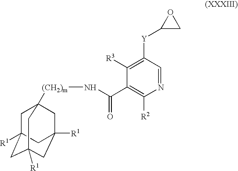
C1C2([R1])CC3([R1])CC([R1])(CC1([(CH2)m]NC(C1=C([R2])N=CC([Y]C4CO4)=C1[R3])=O)C3)C2
